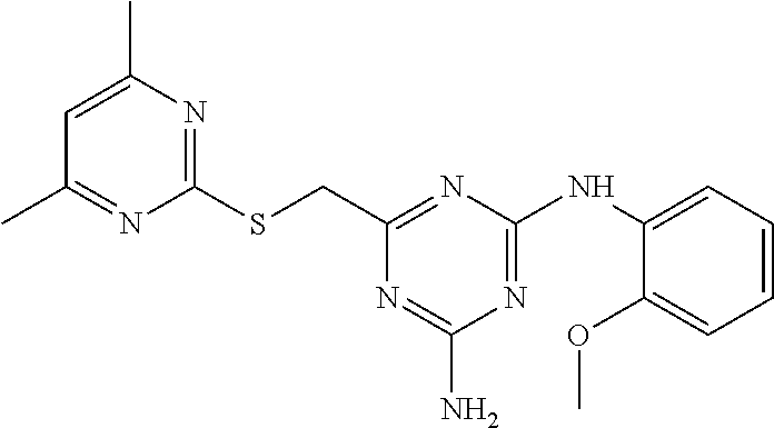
C1(CSC2=NC(C)=CC(C)=N2)=NC(NC2=CC=CC=C2OC)=NC(N)=N1
